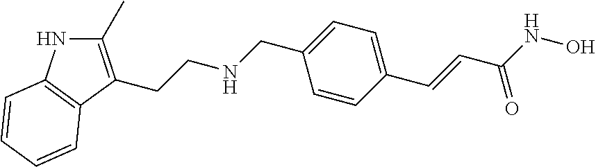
C1(C)=C(CCNCC2=CC=C(C=CC(NO)=O)C=C2)C2=C(N1)C=CC=C2
